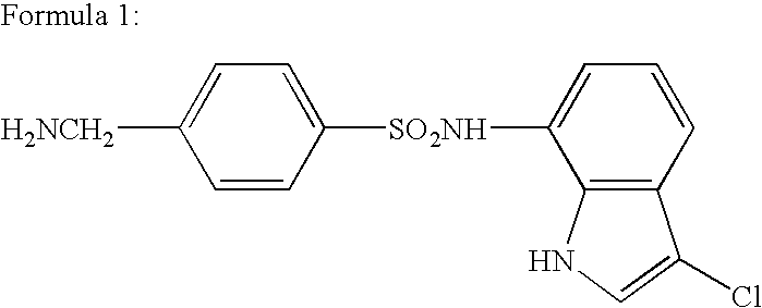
C1([SO2NH]C2=CC=CC3=C2NC=C3Cl)=CC=C([H2NCH2])C=C1
